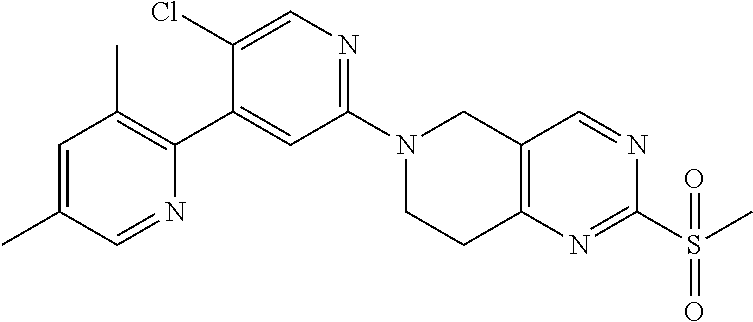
N1(C2=NC=C(Cl)C(C3=C(C)C=C(C)C=N3)=C2)CCC2=C(C1)C=NC(S(C)(=O)=O)=N2
